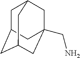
C1C2CC3CC(CN)(CC1C3)C2
